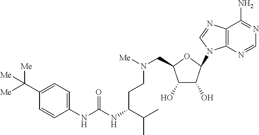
C12=C(N=CN=C1N)N(C1OC(CN([Me])CCC(NC(NC3=CC=C(C([Me])([Me])[Me])C=C3)=O)C(C)C)C(O)C1O)C=N2
